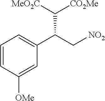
C1=CC([OMe])=CC(C(C[NO2])C([MeO2C])[CO2Me])=C1
